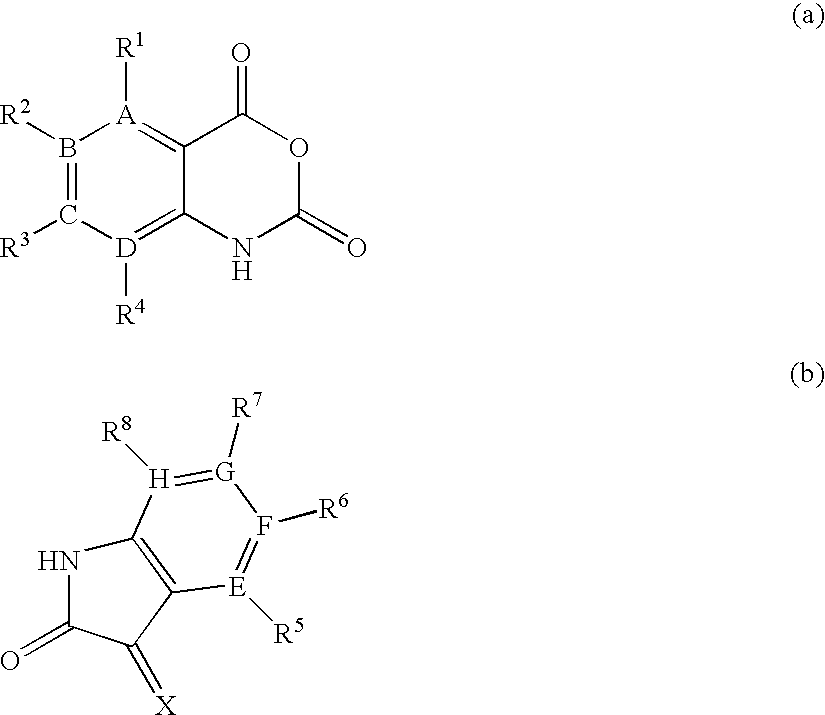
C12=[A]([R1])B([R2])=C([R3])[D]([R4])=C1NC(=O)OC2=O.C1(=O)NC2=C(C1=[X])[E]([R5])=F([R6])[G]([R7])=[H]2[R8]
